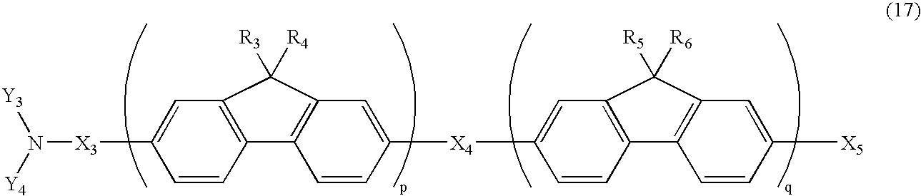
C1=CC2=C(C=C1[X3]N([Y3])[Y4])C([R3])([R4])C1=C2C=CC([X4]C2=CC3=C(C=C2)C2=C(C=C([X5])C=C2)C3([R5])[R6])=C1
